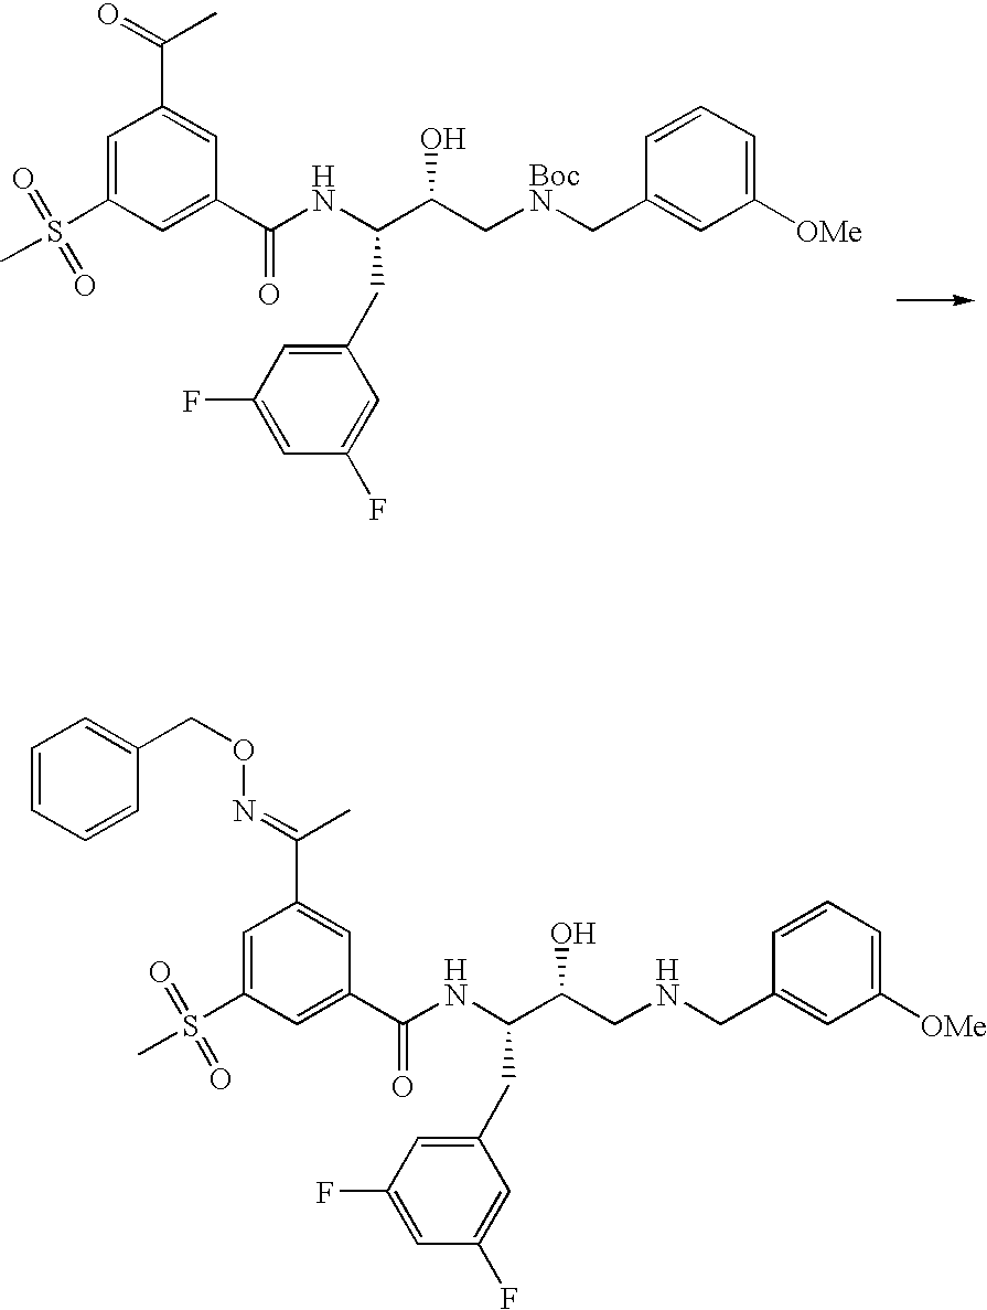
C1=C(S(C)(=O)=O)C=C(C(=O)NC(C(C[BocN]CC2=CC([OMe])=CC=C2)O)CC2=CC(F)=CC(F)=C2)C=C1C(=O)C.C1=CC=CC(CON=C(C2=CC(C(NC(C(CNCC3=CC([OMe])=CC=C3)O)CC3=CC(F)=CC(F)=C3)=O)=CC(S(C)(=O)=O)=C2)C)=C1
